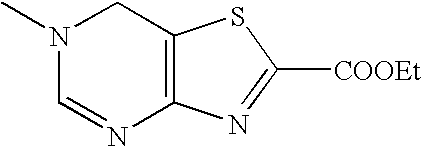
N1(C)C=NC2=C(C1)SC([COOEt])=N2
